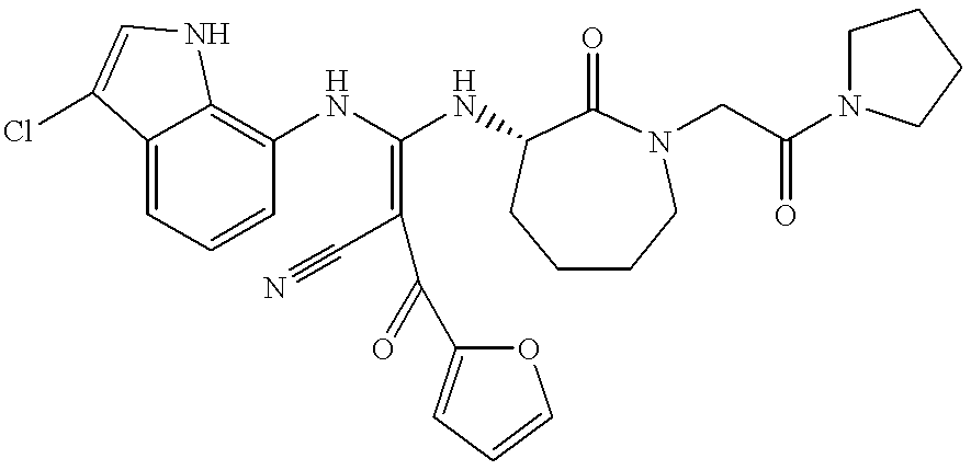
C12=CC=CC(NC(NC3C(=O)N(CC(N4CCCC4)=O)CCCC3)=C(C#N)C(C3=CC=CO3)=O)=C1NC=C2Cl
